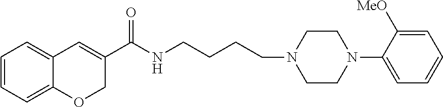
C1=CC=C2C(=C1)C=C(C(NCCCCN1CCN(C3=CC=CC=C3[MeO])CC1)=O)CO2
